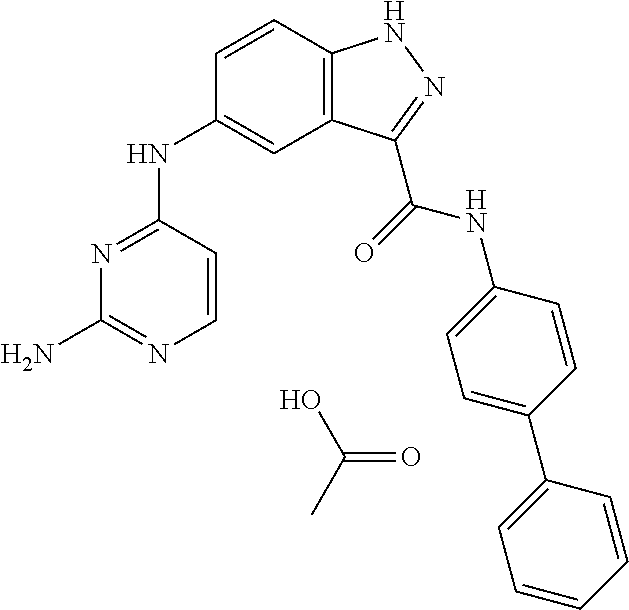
N1=C(NC2=CC3=C(C=C2)NN=C3C(=O)NC2=CC=C(C3=CC=CC=C3)C=C2)C=CN=C1N.OC(C)=O
